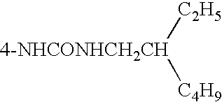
[4-NHCONHCH2CH]([C2H5])[C4H9]
